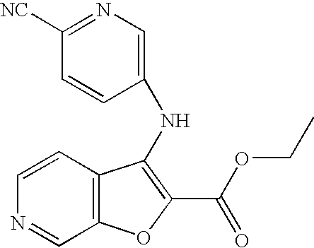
C1=CC2=C(C=N1)OC(C(OCC)=O)=C2NC1=CN=C([NC])C=C1
